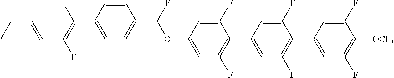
O(C1=CC(F)=C(C2=CC(F)=C(C3=CC(F)=C([OCF3])C(F)=C3)C(F)=C2)C(F)=C1)C(C1=CC=C(C(=C(F)C=CCC)F)C=C1)(F)F
